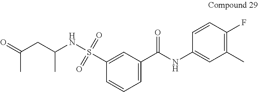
C1=CC=C(C(NC2=CC(C)=C(F)C=C2)=O)C=C1S(NC(CC(=O)C)C)(=O)=O
